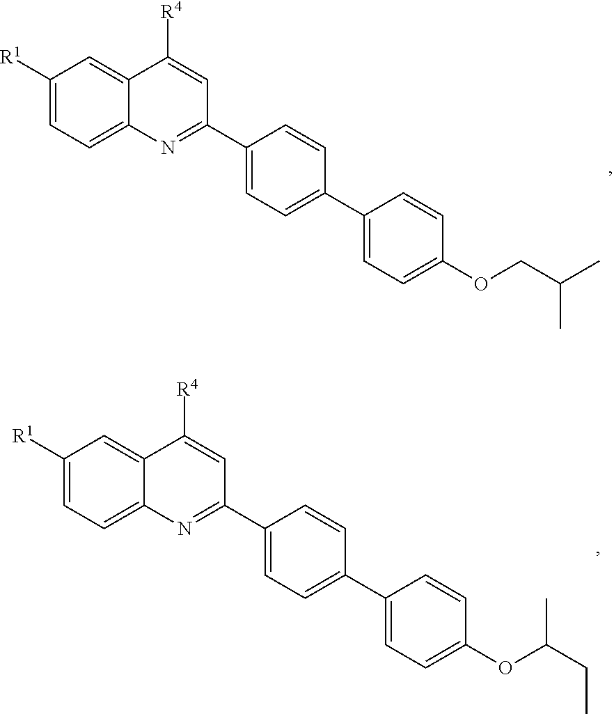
C1([R1])=CC=C2C(=C1)C([R4])=CC(C1=CC=C(C3=CC=C(OCC(C)C)C=C3)C=C1)=N2.C1([R1])=CC=C2C(=C1)C([R4])=CC(C1=CC=C(C3=CC=C(OC(CC)C)C=C3)C=C1)=N2
